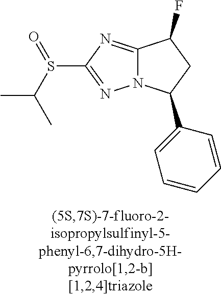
C12=NC(S(C(C)C)=O)=NN1C(C1=CC=CC=C1)CC2F
